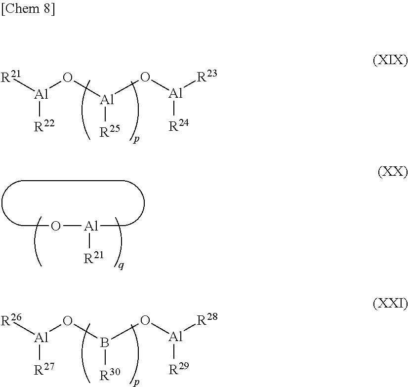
[R21][Al](O[Al](O[Al]([R23])[R24])[R25])[R22].CO[Al]([R21])C.[R26][Al](OB(O[Al]([R28])[R29])[R30])[R27]
